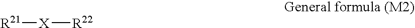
[R21][X][R22]
